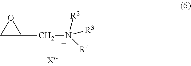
C1C(CN([R4])([R2])[R3])O1
